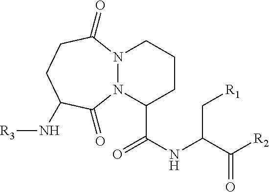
N12N(C(C(=O)NC(C[R1])C([R2])=O)CCC1)C(=O)C(N[R3])CCC2=O
